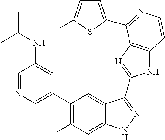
C1=C(C2=C(F)C=C3C(=C2)C(C2=NC4=C(N2)C=CN=C4C2=CC=C(F)S2)=NN3)C=C(NC(C)C)C=N1
